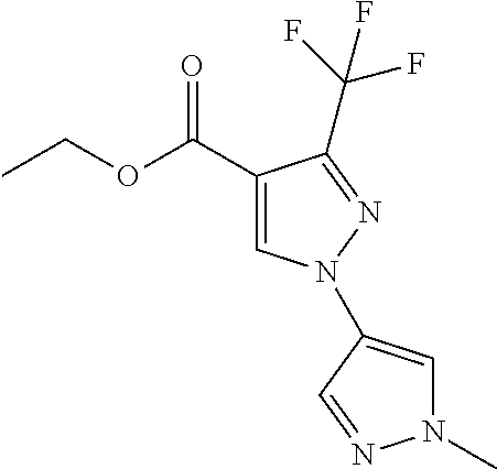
C(F)(F)(F)C1=NN(C2=CN(C)N=C2)C=C1C(OCC)=O
